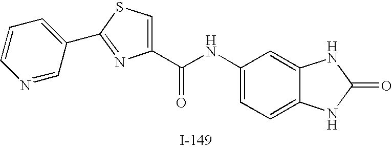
N1=CC(C2=NC(C(=O)NC3=CC=C4C(=C3)NC(=O)N4)=CS2)=CC=C1
